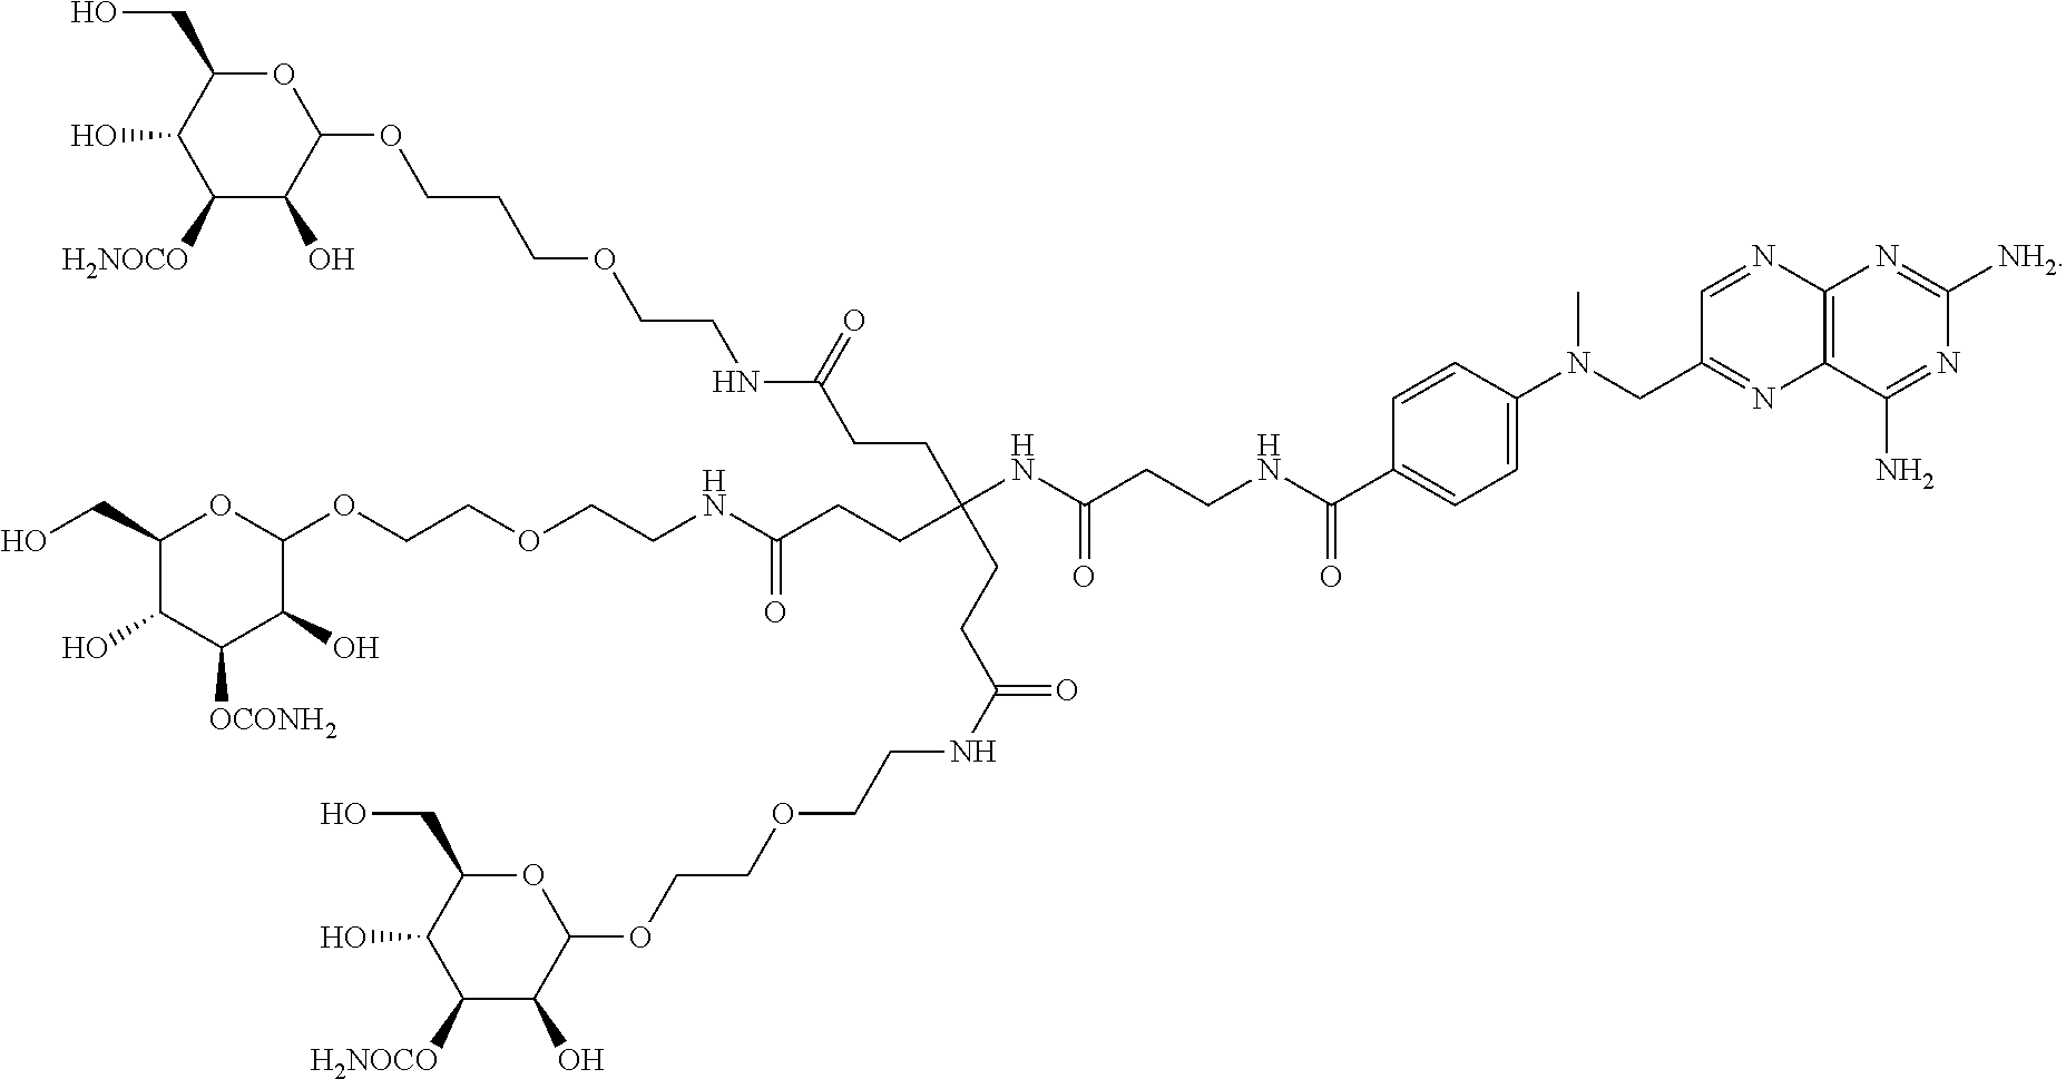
C1(CO)OC(OCCCOCCNC(=O)CCC(CCC(NCCOCCOC2C(O)C([H2NOCO])C(O)C(CO)O2)=O)(NC(CCNC(C2=CC=C(N(CC3=NC4=C(N=C3)N=C([NH2])N=C4N)C)C=C2)=O)=O)CCC(NCCOCCOC2C(O)C([OCONH2])C(O)C(CO)O2)=O)C(O)C([H2NOCO])C1O
